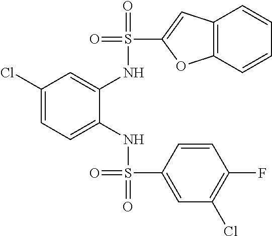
C1(Cl)=CC=C(NS(=O)(=O)C2=CC(Cl)=C(F)C=C2)C(NS(=O)(C2=CC3=C(O2)C=CC=C3)=O)=C1
